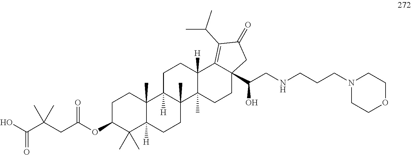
C1C(OC(CC(C(O)=O)(C)C)=O)C(C)(C)C2([H])C(C)(C1)C1([H])C(C)(CC2)C2(C)C([H])(CC1)C1=C(C(C)C)C(=O)CC1(C(CNCCCN1CCOCC1)O)CC2
